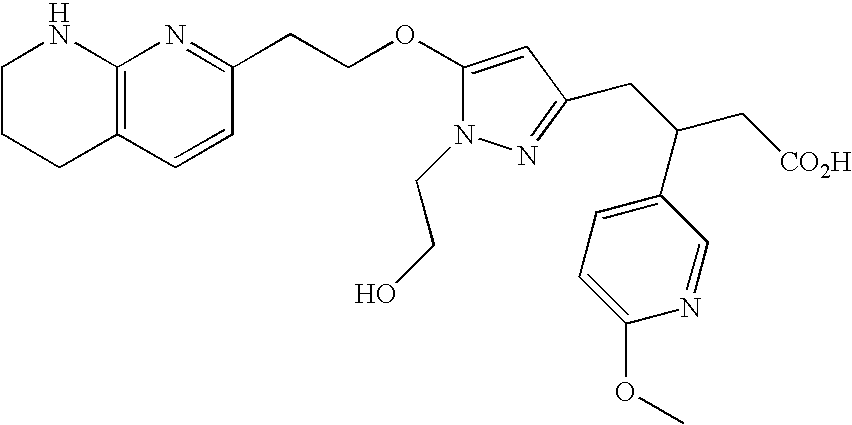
C1CCC2=C(N1)N=C(CCOC1=CC(CC(C[CO2H])C3=CC=C(OC)N=C3)=NN1CCO)C=C2
